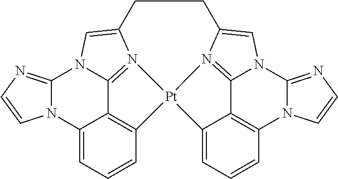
C12=CC=CC3=C1C1=N4C(=CN1C1=NC=CN21)CCC1=CN2C5=N1[Pt]34C1=CC=CC(=C15)N1C2=NC=C1
